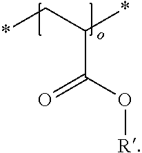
*CC(*)C(O[R])=O
